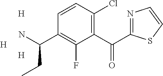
[H].[H].[H].C1(C(=O)C2=NC=CS2)=C(Cl)C=CC(C(N)CC)=C1F
